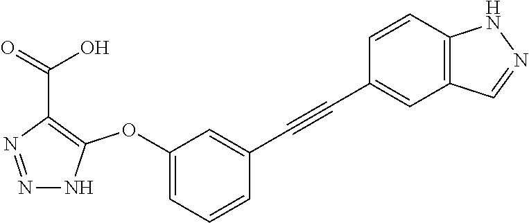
N1=NC(C(=O)O)=C(OC2=CC=CC(C#CC3=CC4=C(C=C3)NN=C4)=C2)N1
